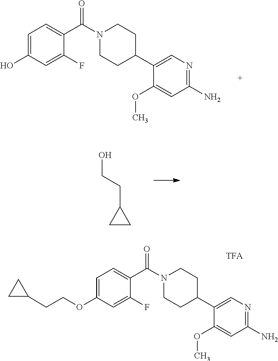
COC1=CC(N)=NC=C1C1CCN(C(C2=CC=C(O)C=C2F)=O)CC1.COC1=CC(N)=NC=C1C1CCN(C(C2=CC=C(OCCC3CC3)C=C2F)=O)CC1.OCCC1CC1
